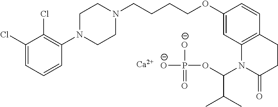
C1(Cl)=CC=CC(N2CCN(CCCCOC3=CC4=C(C=C3)CCC(=O)N4C(OP([O-])(=O)[O-])C(C)C)CC2)=C1Cl.[Ca]
